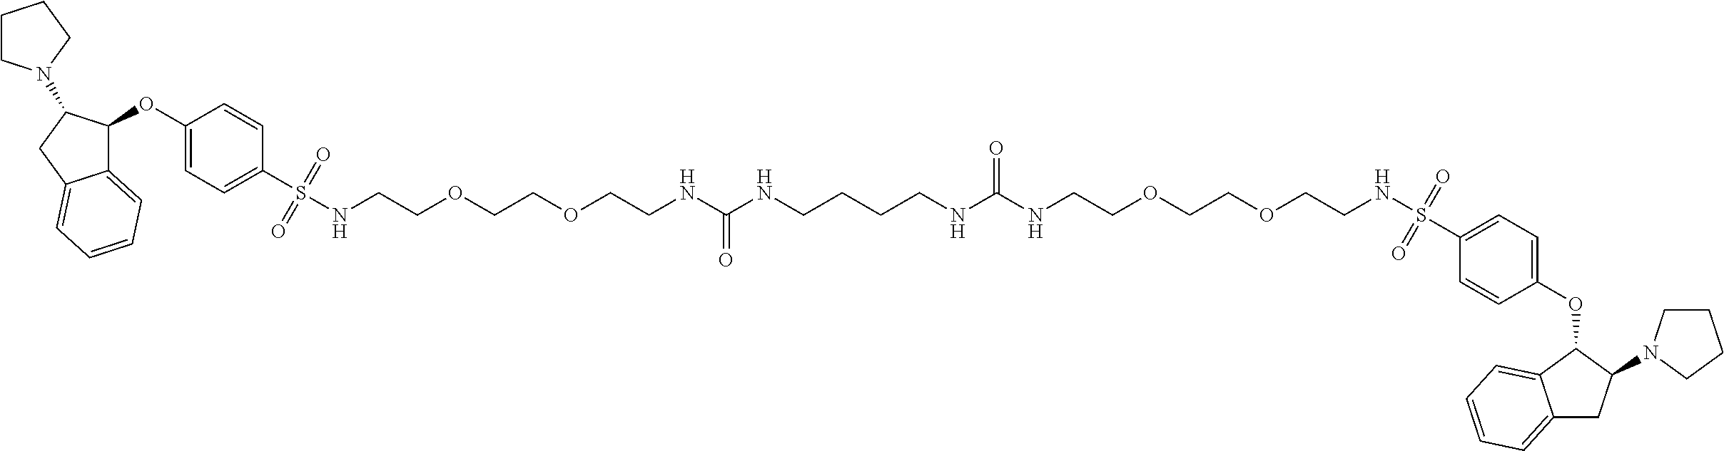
C12=CC=CC=C1CC(N1CCCC1)C2OC1=CC=C(S(NCCOCCOCCNC(=O)NCCCCNC(NCCOCCOCCNS(C2=CC=C(OC3C4=CC=CC=C4CC3N3CCCC3)C=C2)(=O)=O)=O)(=O)=O)C=C1
